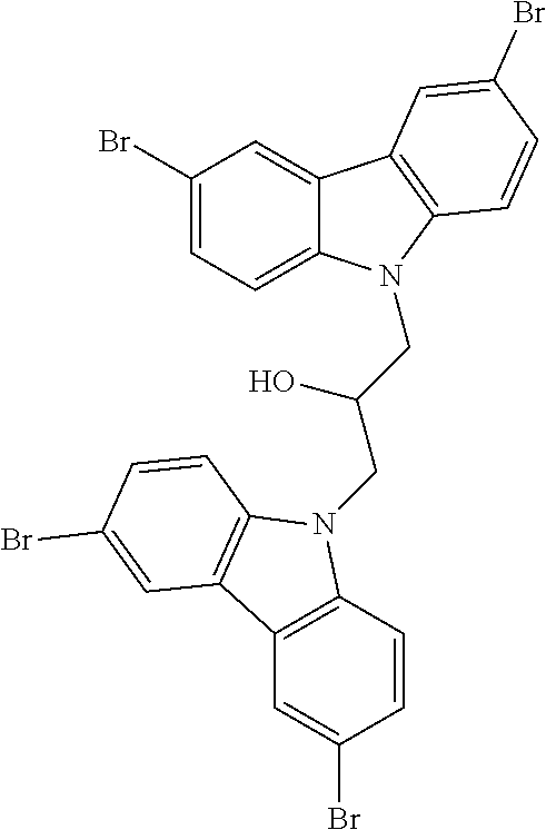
C1(Br)=CC=C2C(=C1)C1=C(N2CC(CN2C3=C(C=C(Br)C=C3)C3=C2C=CC(Br)=C3)O)C=CC(Br)=C1
